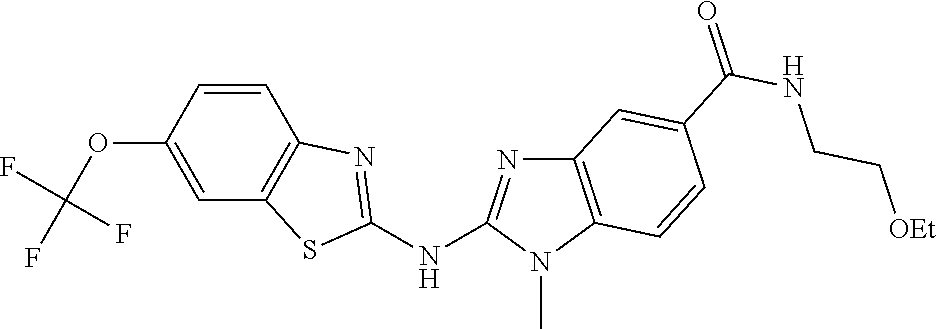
O(C1=CC2=C(C=C1)N=C(NC1=NC3=C(N1C)C=CC(C(NCC[OEt])=O)=C3)S2)C(F)(F)F
